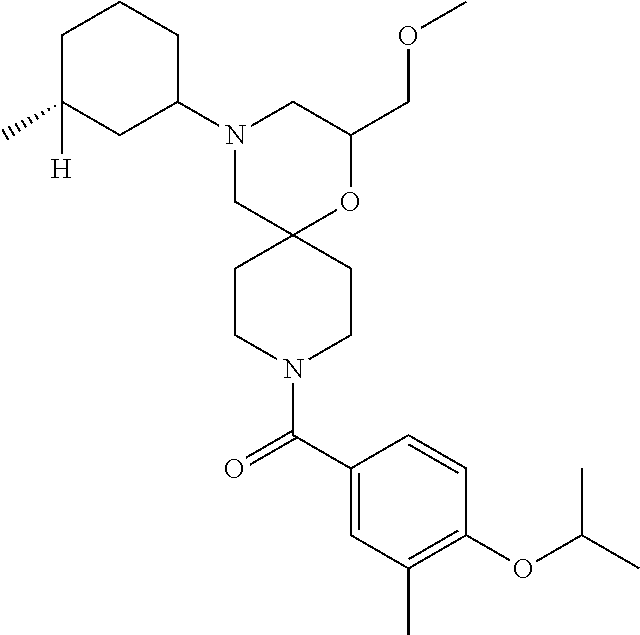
C1(COC)OC2(CN(C3CCCC(C)([H])C3)C1)CCN(C(C1=CC(C)=C(OC(C)C)C=C1)=O)CC2
